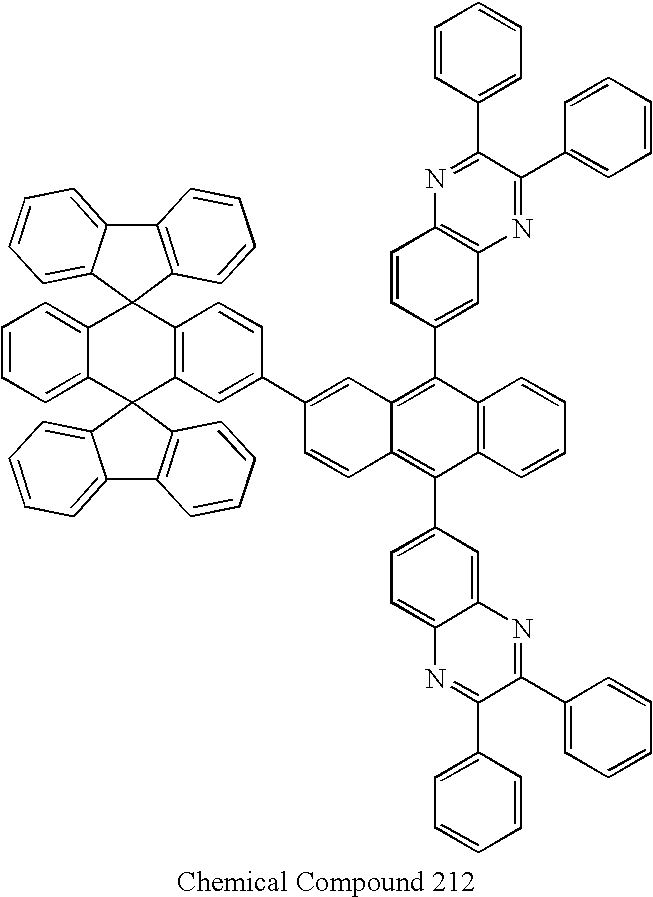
C12=CC=CC=C1C1(C3=C(C=CC(C4=CC5=C(C6=CC7=C(C=C6)N=C(C6=CC=CC=C6)C(C6=CC=CC=C6)=N7)C6=C(C(C7=CC=C8C(=C7)N=C(C7=CC=CC=C7)C(C7=CC=CC=C7)=N8)=C5C=C4)C=CC=C6)=C3)C23C2=CC=CC=C2C2=C3C=CC=C2)C2=C(C3=CC=CC=C31)C=CC=C2
